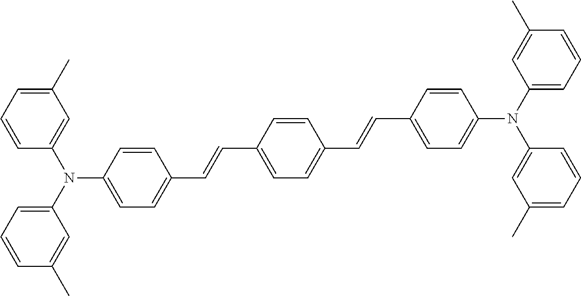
C1(N(C2=CC=CC(C)=C2)C2=CC(C)=CC=C2)=CC=C(C=CC2=CC=C(C=CC3=CC=C(N(C4=CC(C)=CC=C4)C4=CC=CC(C)=C4)C=C3)C=C2)C=C1
